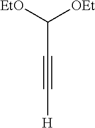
C(C#C[H])([EtO])[OEt]
